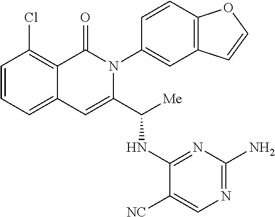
ClC1=C2C(=CC=C1)C=C(C([Me])NC1=NC(N)=NC=C1[NC])N(C1=CC3=C(C=C1)OC=C3)C2=O
